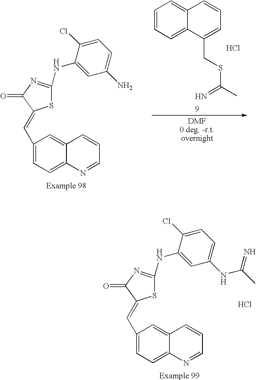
C1=CC=C2C(=C1)C=CC=C2CSC(C)=N.Cl.C1=C(C=C2SC(NC3=CC(N)=CC=C3Cl)=NC2=O)C=C2C(=C1)N=CC=C2.Cl.C1=C(C=C2SC(NC3=CC(NC(C)=N)=CC=C3Cl)=NC2=O)C=C2C(=C1)N=CC=C2
